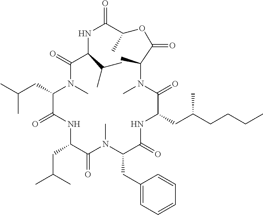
O=C1NC(C(C)C)C(=O)N(C)C(CC(C)C)C(=O)NC(CC(C)C)C(=O)N(C)C(CC2=CC=CC=C2)C(=O)NC(CC(CCCC)C)C(=O)N(C)C(C)C(=O)OC1C
